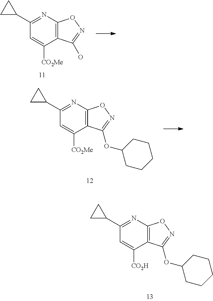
N1=C(C2CC2)C=C([CO2Me])C2=C1ON=C2O.N1=C(C2CC2)C=C([CO2Me])C2=C1ON=C2OC1CCCCC1.N1=C(C2CC2)C=C([CO2H])C2=C1ON=C2OC1CCCCC1
